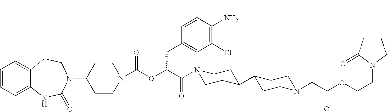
C1=CC=C2C(=C1)CCN(C1CCN(C(OC(C(N3CCC(C4CCN(CC(OCCN5C(=O)CCC5)=O)CC4)CC3)=O)CC3=CC(Cl)=C(N)C(C)=C3)=O)CC1)C(=O)N2
